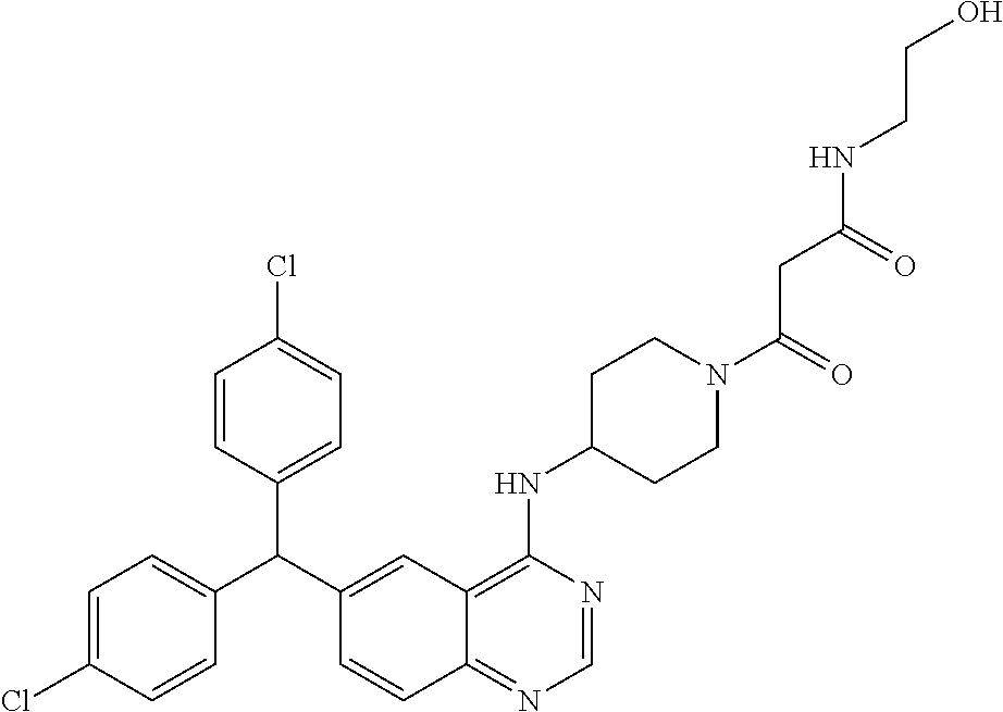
C1=C(Cl)C=CC(C(C2=CC3=C(NC4CCN(C(CC(=O)NCCO)=O)CC4)N=CN=C3C=C2)C2=CC=C(Cl)C=C2)=C1
